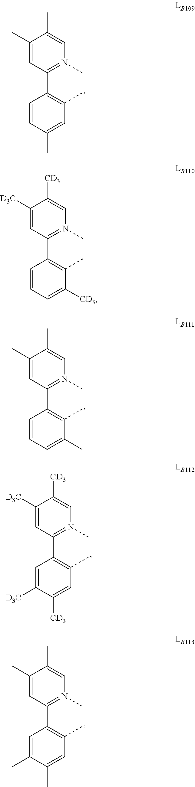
C1=CC(C)=CC(C)=C1C1=N(C)C=C(C)C(C)=C1.C1=CC=C(C)C(C)=C1C1=N(C)C=C(C)C(C)=C1.C1=C([D3C])C([CD3])=CC(C)=C1C1=N(C)C=C([CD3])C([D3C])=C1.C1=C(C)C(C)=CC(C)=C1C1=N(C)C=C(C)C(C)=C1.C1=CC=C([CD3])C(C)=C1C1=N(C)C=C([CD3])C([D3C])=C1
